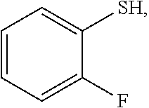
C1=CC=C(F)C([SH])=C1
